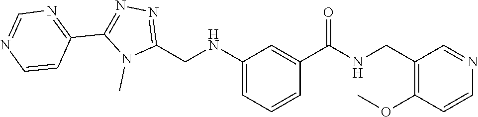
C1=CN=CN=C1C1=NN=C(CNC2=CC=CC(C(=O)NCC3=C(OC)C=CN=C3)=C2)N1C
